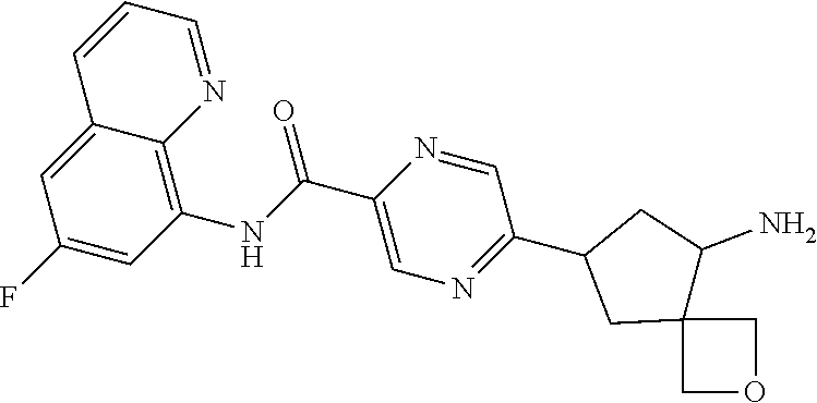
C12=CC(F)=CC(NC(C3=CN=C(C4CC5(C(N)C4)COC5)C=N3)=O)=C1N=CC=C2
